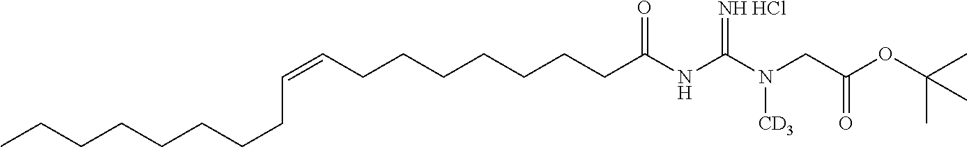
C(CCC=CCCCCCCCC(NC(N(CC(OC(C)(C)C)=O)[CD3])=[NH HCl])=O)CCCCC
